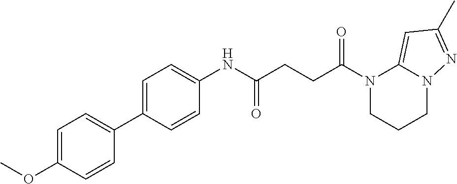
C1(NC(CCC(N2CCCN3C2=CC(C)=N3)=O)=O)=CC=C(C2=CC=C(OC)C=C2)C=C1
